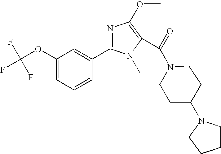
C1(OC(F)(F)F)=CC=CC(C2=NC(OC)=C(C(N3CCC(N4CCCC4)CC3)=O)N2C)=C1
